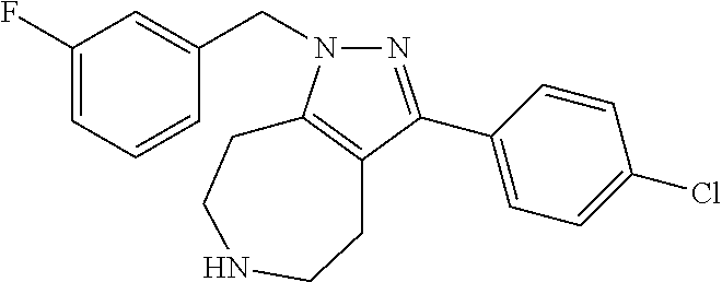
N1=C(C2=CC=C(Cl)C=C2)C2=C(N1CC1=CC(F)=CC=C1)CCNCC2
